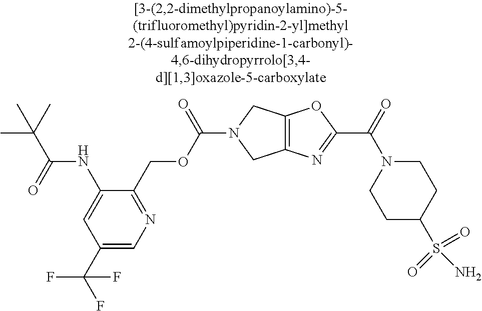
C1(C(F)(F)F)=CN=C(COC(N2CC3=C(C2)OC(C(=O)N2CCC(S(N)(=O)=O)CC2)=N3)=O)C(NC(C(C)(C)C)=O)=C1
